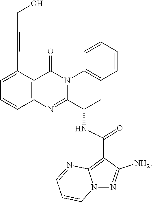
C1=C(C#CCO)C2=C(C=C1)N=C(C(C)NC(C1=C3N(N=C1N)C=CC=N3)=O)N(C1=CC=CC=C1)C2=O
